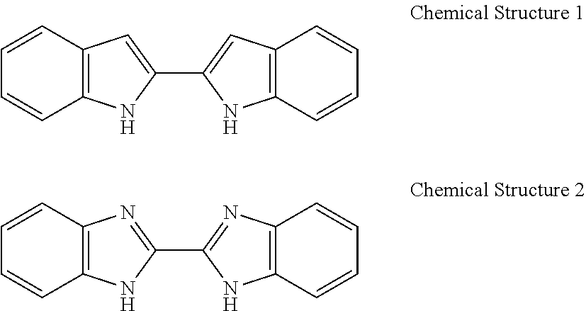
C1(C2=CC3=C(N2)C=CC=C3)=CC2=C(N1)C=CC=C2.C1(C2=NC3=C(N2)C=CC=C3)=NC2=C(N1)C=CC=C2
